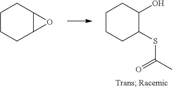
C1CCC(SC(=O)C)C(O)C1.C1CCC2C(C1)O2
